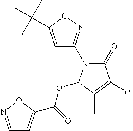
C1=C(C(C)(C)C)ON=C1N1C(=O)C(Cl)=C(C)C1OC(=O)C1=CC=NO1
